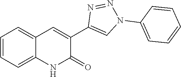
C1=CC=C2C(=C1)C=C(C1=CN(C3=CC=CC=C3)N=N1)C(=O)N2
